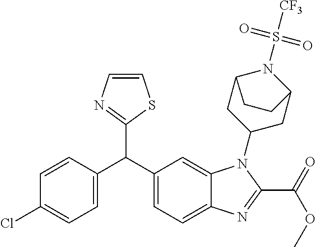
C1=C(C(C2=CC=C3C(=C2)N(C2CC4N(S(=O)(=O)[CF3])C(C2)CC4)C(C(OC)=O)=N3)C2=NC=CS2)C=CC(Cl)=C1
